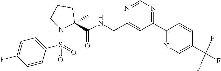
N1=CN=C(C2=NC=C(C(F)(F)F)C=C2)C=C1CNC(=O)C1(C)CCCN1S(C1=CC=C(F)C=C1)(=O)=O
